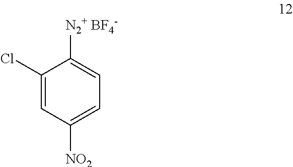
C1(Cl)=CC([NO2])=CC=C1[N2+ BF4-]
